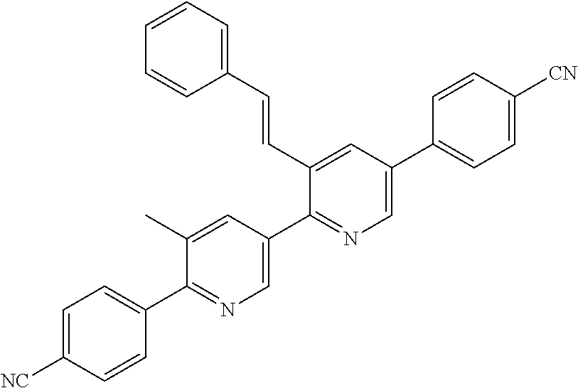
C1=C([NC])C=CC(C2=NC=C(C3=NC=C(C4=CC=C([CN])C=C4)C=C3C=CC3=CC=CC=C3)C=C2C)=C1
